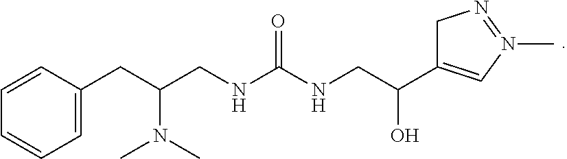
C1=C(CC(CNC(NCC(C2=CN(C)=NC2)O)=O)N(C)C)C=CC=C1
